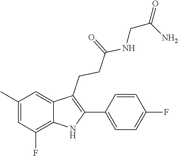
C1(C)=CC(F)=C2C(=C1)C(CCC(=O)NCC(=O)N)=C(C1=CC=C(F)C=C1)N2
